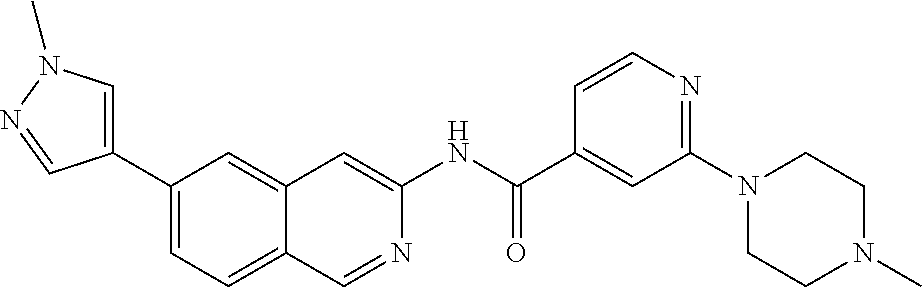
C1(C(NC2=CC3=CC(C4=CN(C)N=C4)=CC=C3C=N2)=O)=CC(N2CCN(C)CC2)=NC=C1
